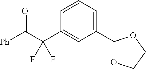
C1=CC(C(C([Ph])=O)(F)F)=CC(C2OCCO2)=C1
